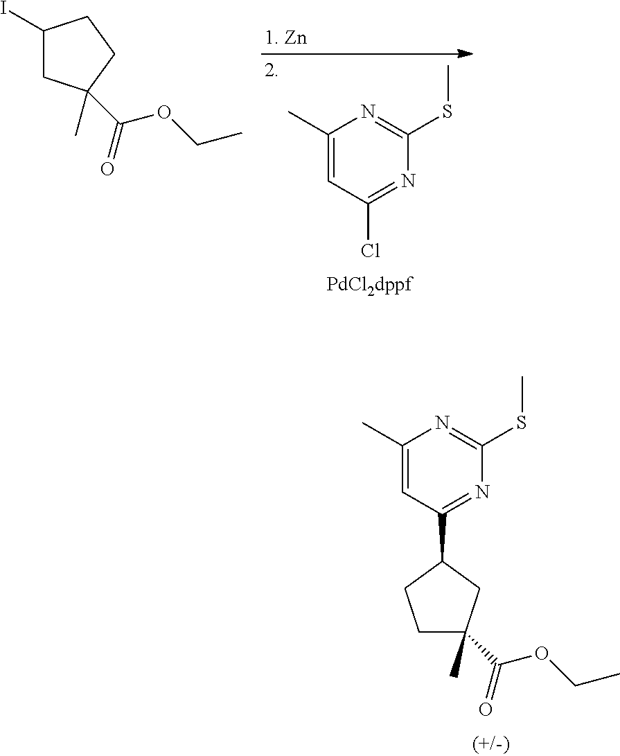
C1(C)=CC(Cl)=NC(SC)=N1.C1(I)CC(C)(C(=O)OCC)CC1.C1(C)=CC(C2CCC(C)(C(OCC)=O)C2)=NC(SC)=N1
